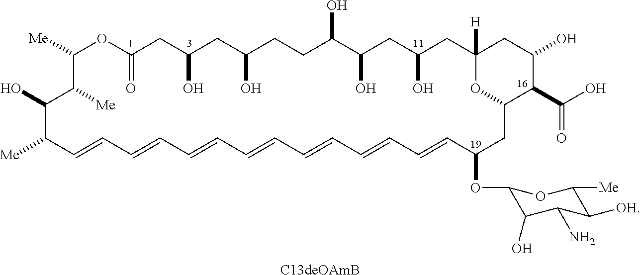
C1([Me])OC(=O)CC(O)CC(O)CCC(O)C(O)CC(O)CC2([H])CC(O)C(C(O)=O)C(O2)CC(OC2C(O)C(N)C([OH])C([Me])O2)C=CC=CC=CC=CC=CC=CC=CC([Me])C(O)C1[Me].[C13deOAmB]
